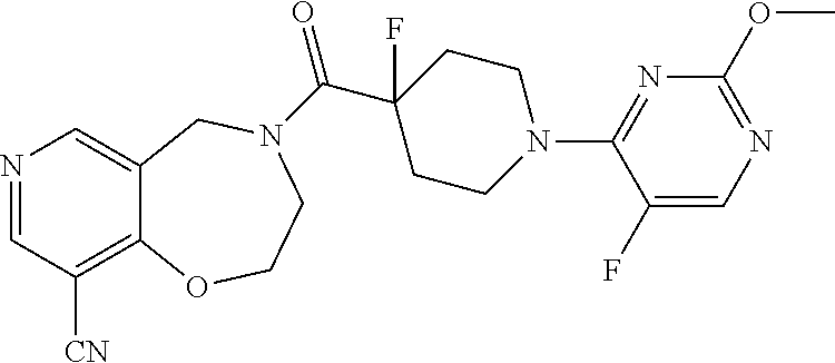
N1=CC([CN])=C2C(=C1)CN(C(=O)C1(F)CCN(C3=NC(OC)=NC=C3F)CC1)CCO2
